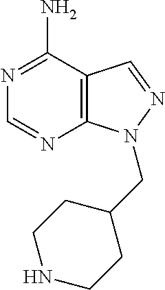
C12=C(C(N)=NC=N1)C=NN2CC1CCNCC1
